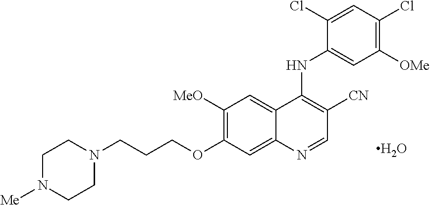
C1N([Me])CCN(CCCOC2=C([MeO])C=C3C(=C2)N=CC([CN])=C3NC2=CC([OMe])=C(Cl)C=C2Cl)C1.O
